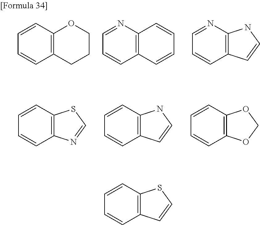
C12=C(C=CC=C1)SC=N2.C12=C(C=CC=C1)NC=C2.C12=C(C=CC=C1)OCO2.C12=C(C=CC=C1)OCCC2.C12=C(N=CC=C1)C=CC=C2.C12=C(N=CC=C1)NC=C2.C12=C(C=CC=C1)SC=C2
